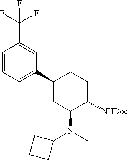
C1=CC=C(C2CC(N(C)C3CCC3)C([NHBoc])CC2)C=C1C(F)(F)F
